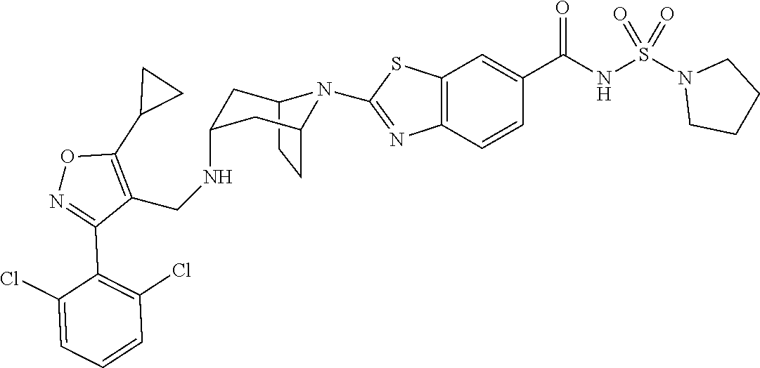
C12CCC(CC(NCC3=C(C4CC4)ON=C3C3=C(Cl)C=CC=C3Cl)C1)N2C1=NC2=C(C=C(C(NS(N3CCCC3)(=O)=O)=O)C=C2)S1
